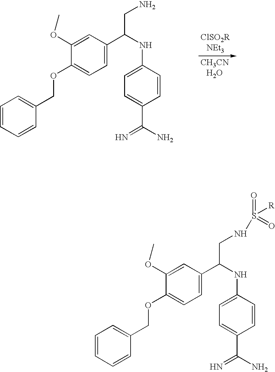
C1=C(C(=N)N)C=CC(NC(C2=CC=C(OCC3=CC=CC=C3)C(OC)=C2)CN)=C1.C1=C(C(=N)N)C=CC(NC(C2=CC=C(OCC3=CC=CC=C3)C(OC)=C2)CNS(=O)([R])=O)=C1
